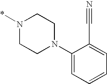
N1(*)CCN(C2=CC=CC=C2C#N)CC1
